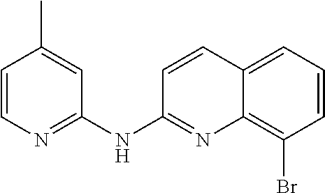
C1=CN=C(NC2=NC3=C(Br)C=CC=C3C=C2)C=C1C
